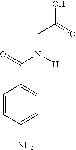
C1=CC(N)=CC=C1C(=O)N([H])CC(O)=O
